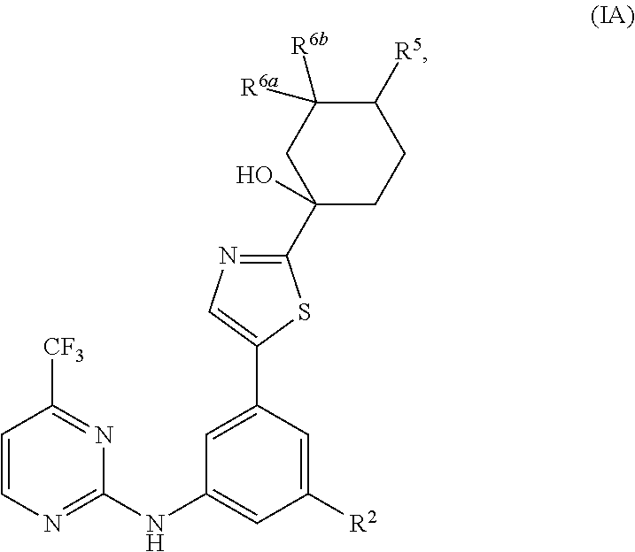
C1=CN=C(NC2=CC([R2])=CC(C3=CN=C(C4(O)CCC([R5])C([R6a])([R6b])C4)S3)=C2)N=C1[CF3]
